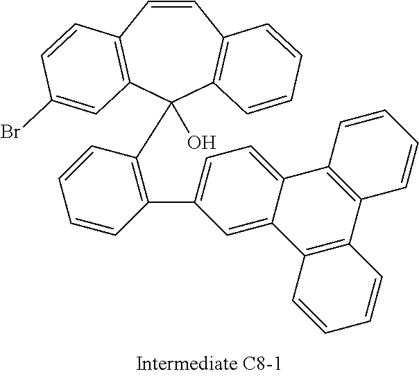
C1=CC2=C(C(C3=C(C4=CC=C5C(=C4)C4=C(C6=C5C=CC=C6)C=CC=C4)C=CC=C3)(O)C3=C1C=CC=C3)C=C(Br)C=C2
